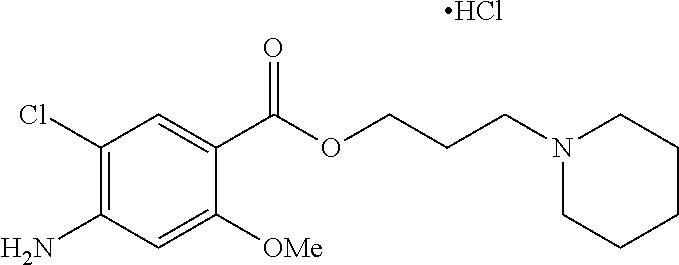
C1(Cl)=C(N)C=C([OMe])C(C(OCCCN2CCCCC2)=O)=C1.Cl
